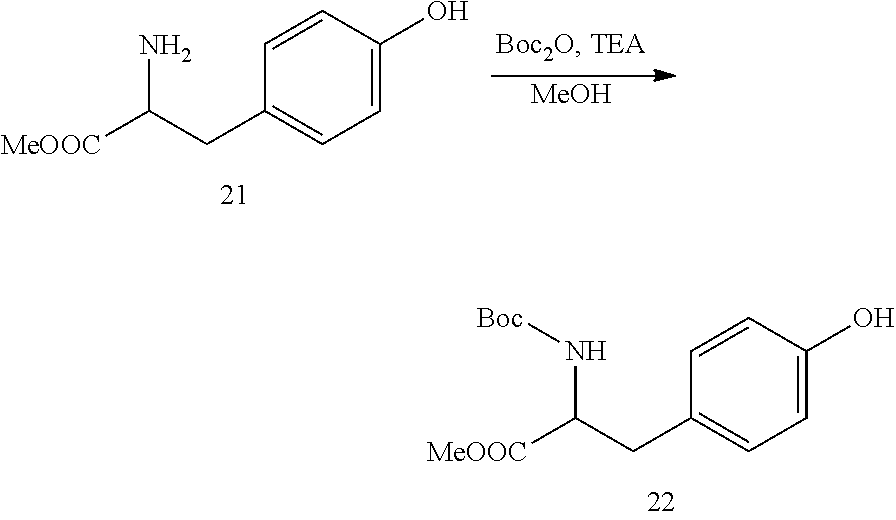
[MeOOC]C(CC1=CC=C(O)C=C1)N.[MeOH].[MeOOC]C(CC1=CC=C(O)C=C1)N[Boc]
